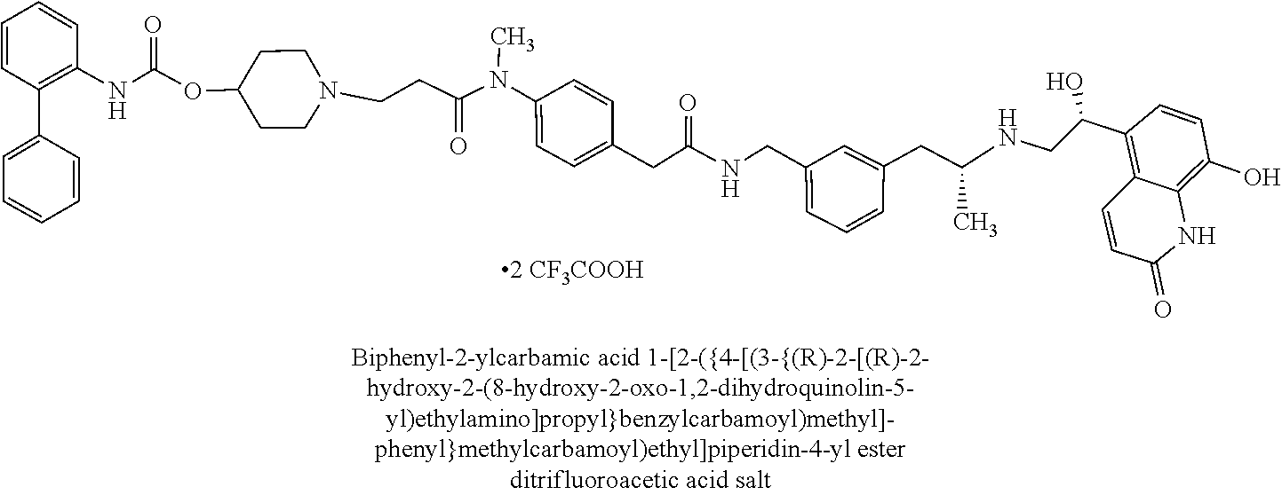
CN(C(CCN1CCC(OC(NC2=C(C3=CC=CC=C3)C=CC=C2)=O)CC1)=O)C1=CC=C(CC(NCC2=CC=CC(CC(NCC(C3=C4C(=C(O)C=C3)NC(=O)C=C4)O)C)=C2)=O)C=C1
